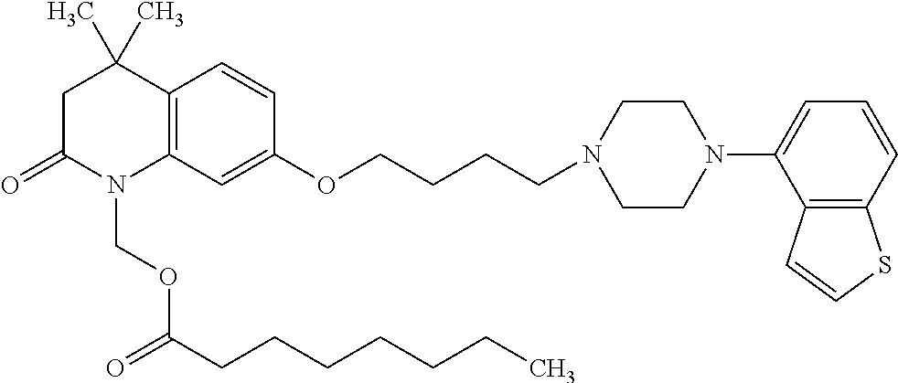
C1C(=O)N(COC(=O)CCCCCCC)C2=C(C1(C)C)C=CC(OCCCCN1CCN(C3=CC=CC4=C3C=CS4)CC1)=C2
